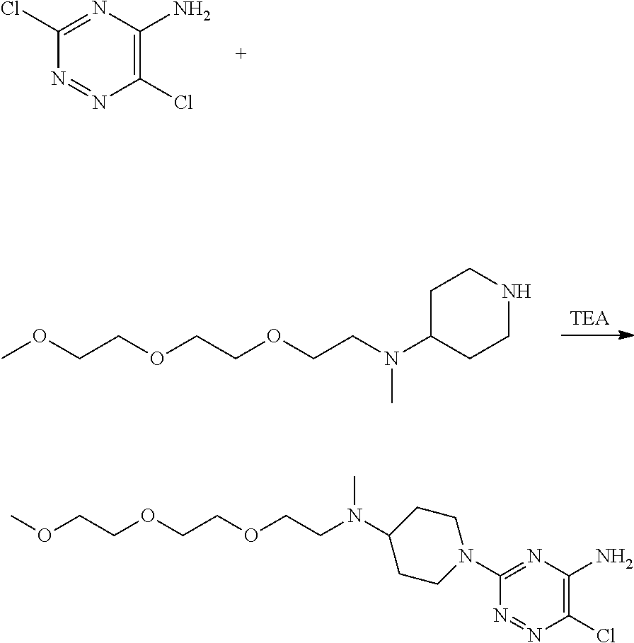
N1=NC(Cl)=C(N)N=C1Cl.[TEA].C(COCCOCCOC)N(C1CCNCC1)C.C(COCCOCCOC)N(C)C1CCN(C2=NC(N)=C(Cl)N=N2)CC1
